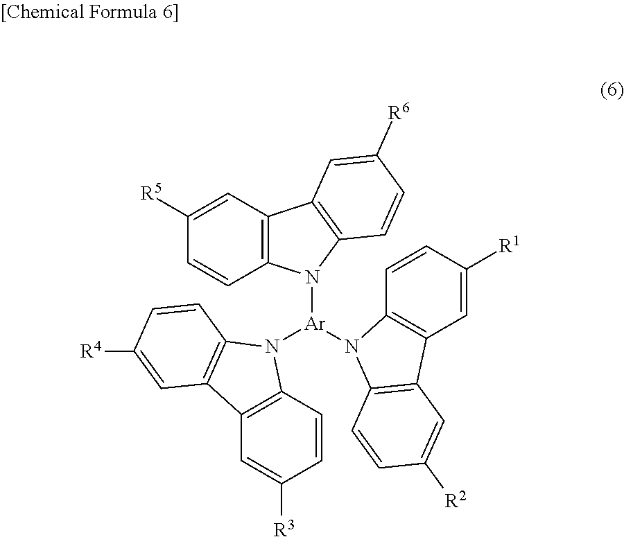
C12=C(N([Ar](N3C4=C(C=C([R3])C=C4)C4=C3C=CC([R4])=C4)N3C4=C(C=C([R1])C=C4)C4=C3C=CC([R2])=C4)C3=C1C=C([R6])C=C3)C=CC([R5])=C2
